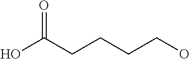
OC(CCCCO)=O
